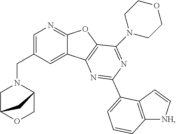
C1=C(CN2CC3OCC2C3)C=C2C(=N1)OC1=C2N=C(C2=CC=CC3=C2C=C[NH]3)N=C1N1CCOCC1
